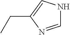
C(C1=CNC=N1)C
